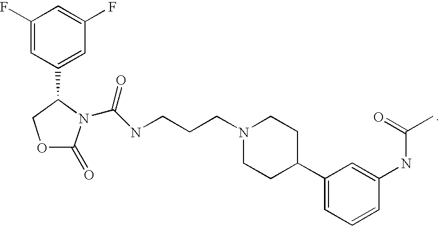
N(CCCN1CCC(C2=CC=CC(NC(C)=O)=C2)CC1)C(=O)N1C(=O)OCC1C1=CC(F)=CC(F)=C1
